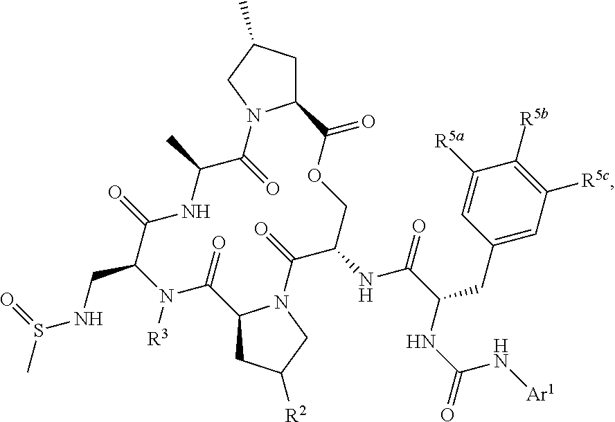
C12CC(C)CN1C(=O)C(C)NC(=O)C(CNS(=O)C)N([R3])C(=O)C1CC([R2])CN1C(=O)C(NC(C(NC(=O)N[Ar1])CC1=CC([R5c])=C([R5b])C([R5a])=C1)=O)COC2=O
